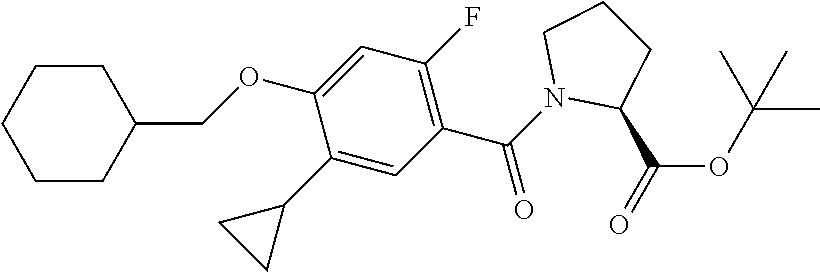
C(OC1=CC(F)=C(C(N2C(C(=O)OC(C)(C)C)CCC2)=O)C=C1C1CC1)C1CCCCC1
